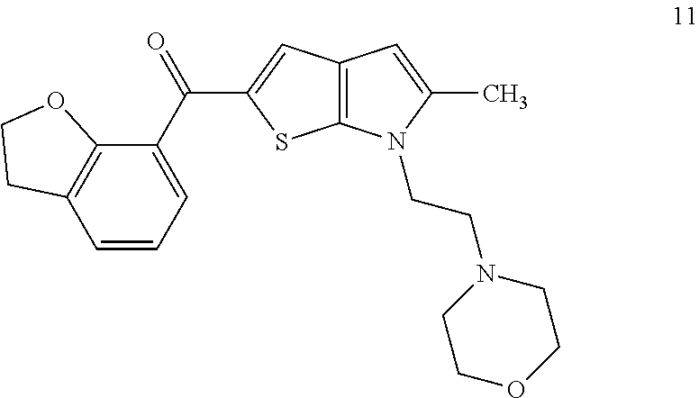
C12=C(N(CCN3CCOCC3)C(C)=C1)SC(C(C1=CC=CC3=C1OCC3)=O)=C2
